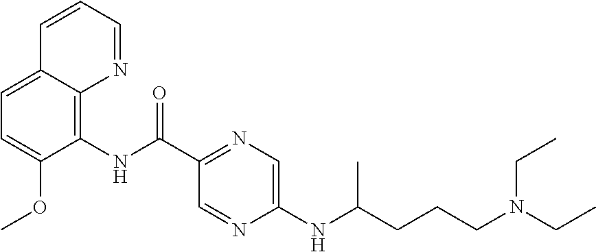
C12=CC=C(OC)C(NC(C3=NC=C(NC(CCCN(CC)CC)C)N=C3)=O)=C1N=CC=C2
